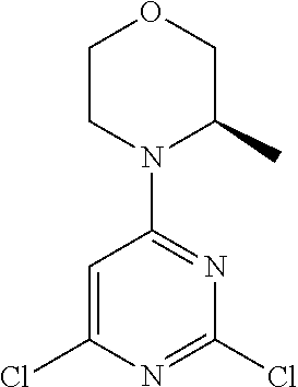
C1=C(Cl)N=C(Cl)N=C1N1C(C)COCC1
